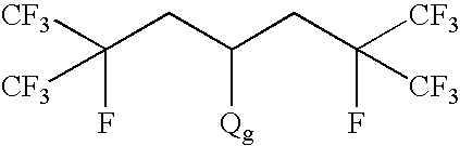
[CF3]C(CC(CC([CF3])(F)[CF3])[Qg])([CF3])F
